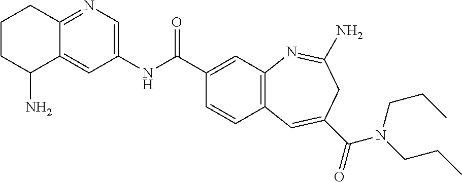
N1=C2C(=CC(NC(C3=CC4=C(C=C3)C=C(C(=O)N(CCC)CCC)CC(N)=N4)=O)=C1)C(N)CCC2
